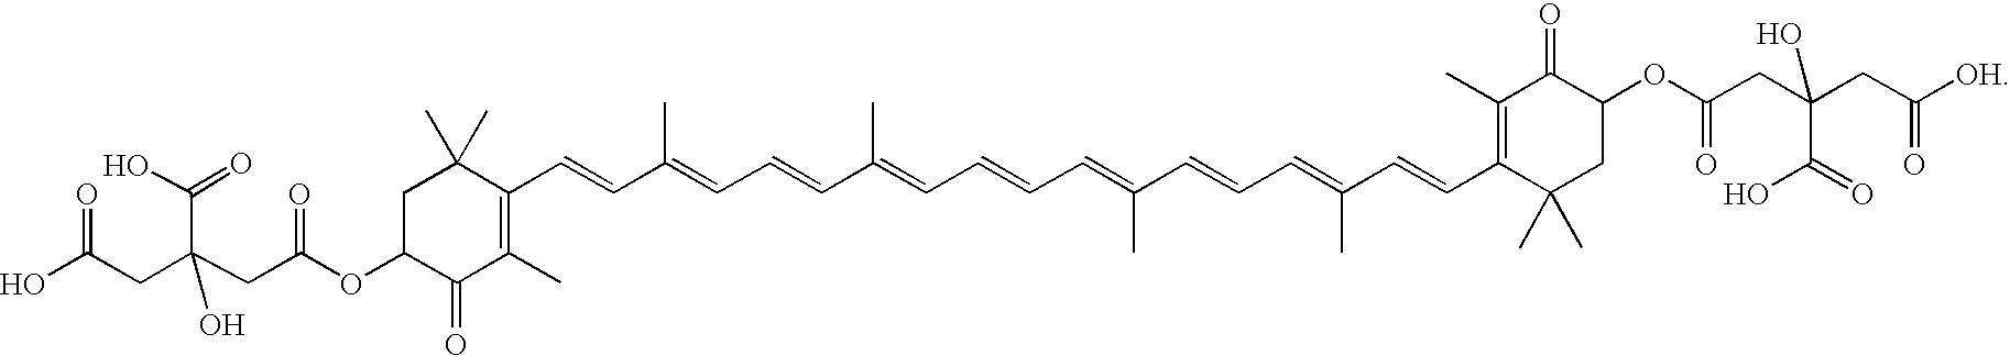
C1C(OC(CC(CC(O)=O)(C(=O)O)O)=O)C(=O)C(C)=C(C=CC(=CC=CC(C)=CC=CC=C(C=CC=C(C=CC2=C(C)C(=O)C(OC(CC(CC([OH])=O)(C(=O)O)O)=O)CC2(C)C)C)C)C)C1(C)C
